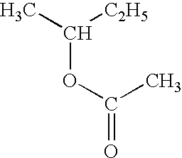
C(OC(=O)C)(C)[C2H5]
